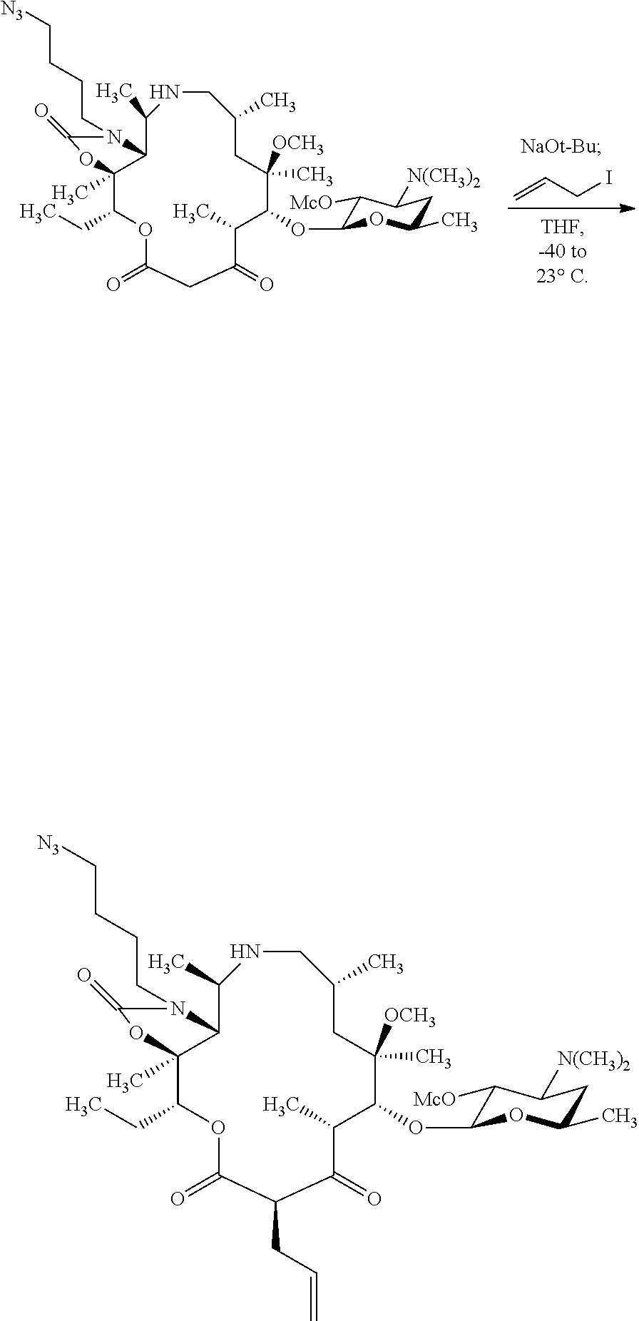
C(CCCN1C(=O)OC2(C)C1C(C)NCC(C)CC([OCH3])(C)C(OC1C([McO])C([N(CH3)2])CC(C)O1)C(C)C(=O)C(CC=C)C(=O)OC2CC)[N3].[N3]CCCCN1C(=O)OC2(C)C1C(C)NCC(C)CC([OCH3])(C)C(OC1C([McO])C([N(CH3)2])CC(C)O1)C(C)C(=O)CC(=O)OC2CC.C=CCI
